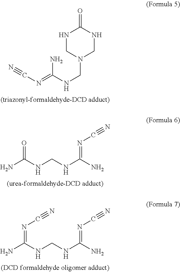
N1CN(CNC(N)=NC#N)CNC1=O.NC(NCNC(N)=NC#N)=O.NC(NCNC(N)=NC#N)=NC#N
